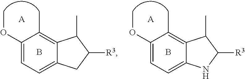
C1(OC)=CC=C2C(=C1C)C(C)C([R3])C2.[A].B.C1(OC)=CC=C2C(=C1C)C(C)C([R3])N2.[A].B
